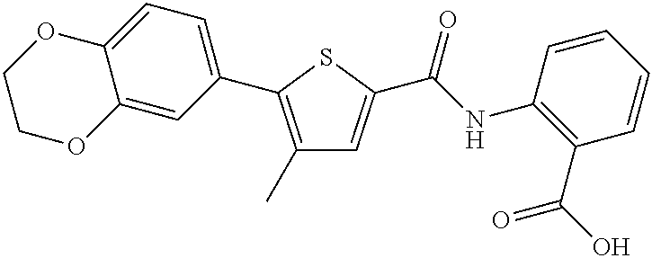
C1(C)=C(C2=CC=C3C(=C2)OCCO3)SC(C(NC2=C(C(O)=O)C=CC=C2)=O)=C1
